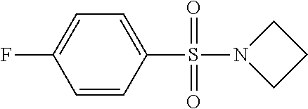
C1=CC(S(=O)(=O)N2CCC2)=CC=C1F
